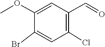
COC1=CC(C=O)=C(Cl)C=C1Br
